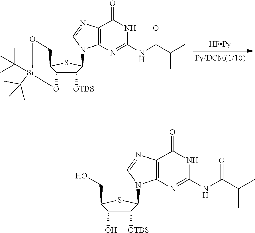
C12=C(N=CN1C1C([OTBS])C3O[Si](C(C)(C)C)(C(C)(C)C)OCC3S1)C(=O)NC(NC(C(C)C)=O)=N2.C12=C(N=CN1C1C([OTBS])C(O)C(CO)S1)C(=O)NC(NC(C(C)C)=O)=N2
